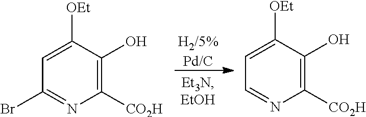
[H2/5%Pd/C].C1([CO2H])=C(O)C([OEt])=CC(Br)=N1.C1([CO2H])=C(O)C([OEt])=CC=N1
